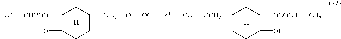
C1([CHCOO]=C)C(O)CCC(CO[OC][R44][CO][OCH2]C2CCC(O)C([OCOCH]=C)C2)C1.[H].[H]
